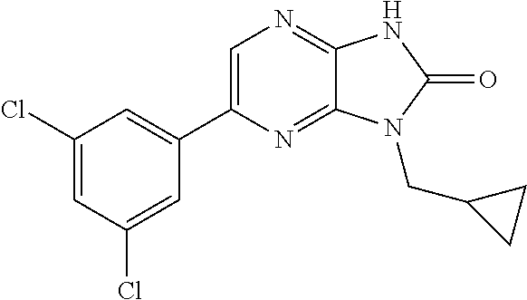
C1(Cl)=CC(Cl)=CC(C2=CN=C3C(=N2)N(CC2CC2)C(=O)N3)=C1
